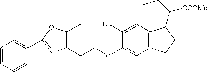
C1(CCOC2=CC3=C(C=C2Br)C(C(CC)[COOMe])CC3)=C(C)OC(C2=CC=CC=C2)=N1
